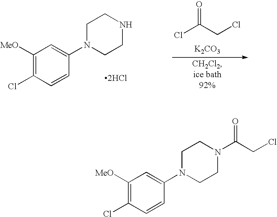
C1([MeO])=C(Cl)C=CC(N2CCN(C(CCl)=O)CC2)=C1.C1([MeO])=C(Cl)C=CC(N2CCNCC2)=C1.[2HCl].ClC(CCl)=O.[K2CO3]
